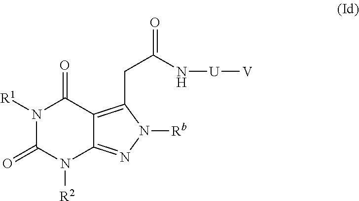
N1([R1])C(=O)N([R2])C2=NN([Rb])C(CC(=O)N[U][V])=C2C1=O
